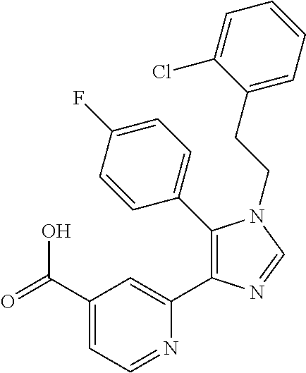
C1(C(=O)O)=CC=NC(C2=C(C3=CC=C(F)C=C3)N(CCC3=CC=CC=C3Cl)C=N2)=C1
